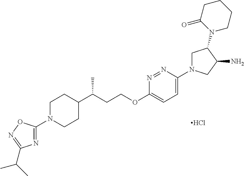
N1=C(N2CCC(C(CCOC3=CC=C(N4CC(N5CCCCC5=O)C(N)C4)N=N3)C)CC2)ON=C1C(C)C.Cl
